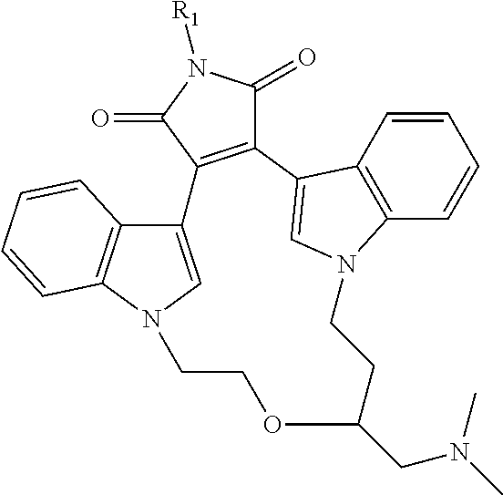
C12=C(C(=O)N([R1])C1=O)C1=CN(CCOC(CN(C)C)CCN3C4=C(C=CC=C4)C2=C3)C2=C1C=CC=C2
